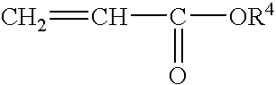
C=CC([OR4])=O
